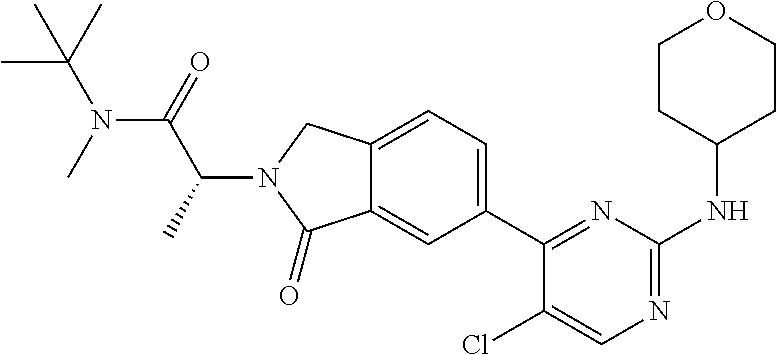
C1(Cl)=CN=C(NC2CCOCC2)N=C1C1=CC=C2C(=C1)C(=O)N(C(C)C(=O)N(C)C(C)(C)C)C2
